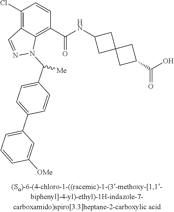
C1(Cl)=C2C(=C(C(NC3CC4(C3)CC(C(O)=O)C4)=O)C=C1)N(C(C1=CC=C(C3=CC=CC([OMe])=C3)C=C1)[Me])N=C2
